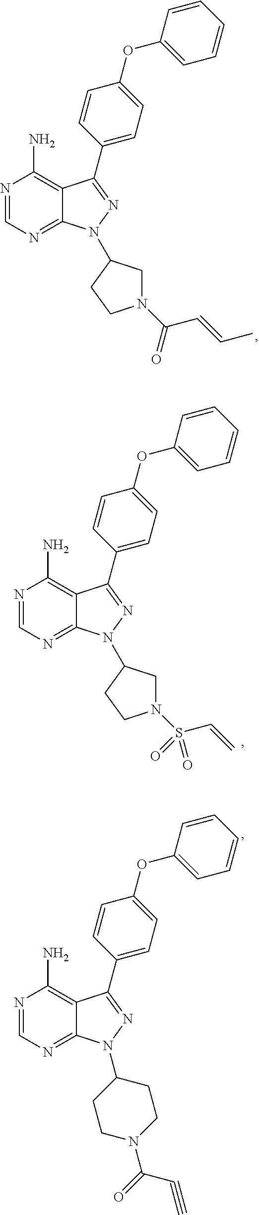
N1=CN=C2C(=C1N)C(C1=CC=C(OC3=CC=CC=C3)C=C1)=NN2C1CN(C(=O)C=CC)CC1.N1=CN=C2C(=C1N)C(C1=CC=C(OC3=CC=CC=C3)C=C1)=NN2C1CN(S(C=C)(=O)=O)CC1.N1=CN=C2C(=C1N)C(C1=CC=C(OC3=CC=CC=C3)C=C1)=NN2C1CCN(C(=O)C#C)CC1
